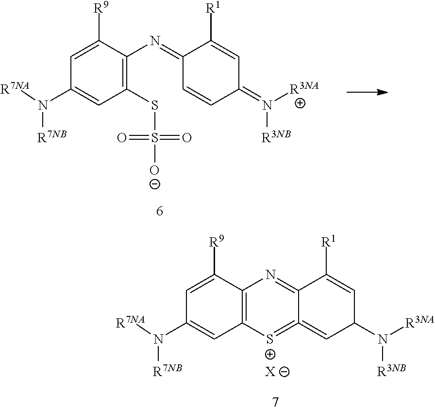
[R7NA]N(C1=CC(SS(=O)(=O)[O-])=C(N=C2C=CC(=N([R3NB])[R3NA])C=C2[R1])C([R9])=C1)[R7NB].[R7NA]N(C1=CC2=C(C([R9])=C1)N=C1C(=[S+]2)=CC(N([R3NB])[R3NA])C=C1[R1])[R7NB].[X]
